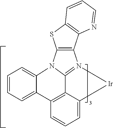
C1=CC=C2C(=C1)N1C3=N(C4=C1SC1=C4N=CC=C1)[Ir]C1=CC=CC2=C13
